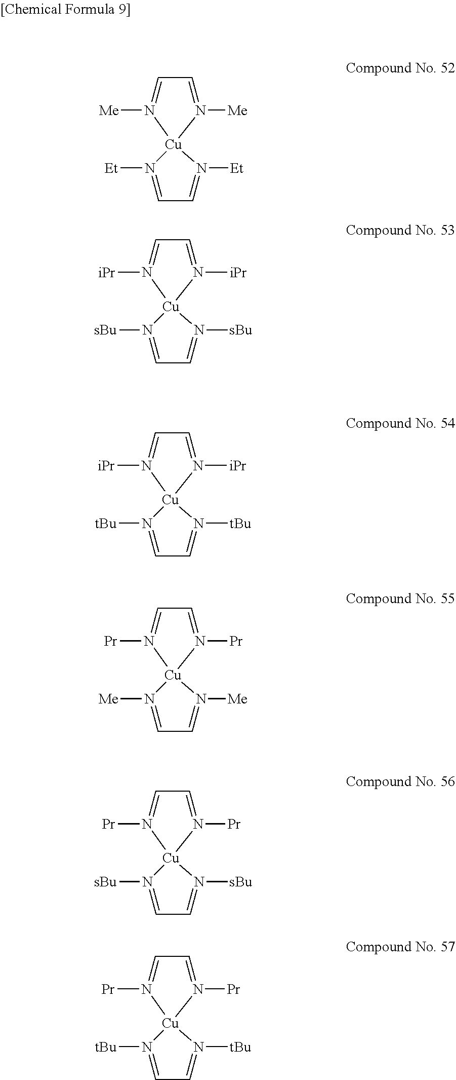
C1=N([Me])[Cu]2(N([Me])=C1)N([Et])=CC=N2[Et].C1=N([iPr])[Cu]2(N([iPr])=C1)N([sBu])=CC=N2[sBu].C1=N([iPr])[Cu]2(N([iPr])=C1)N([tBu])=CC=N2[tBu].C1=N([Pr])[Cu]2(N([Pr])=C1)N([Me])=CC=N2[Me].C1=N([Pr])[Cu]2(N([Pr])=C1)N([sBu])=CC=N2[sBu].C1=N([Pr])[Cu]2(N([Pr])=C1)N([tBu])=CC=N2[tBu]
